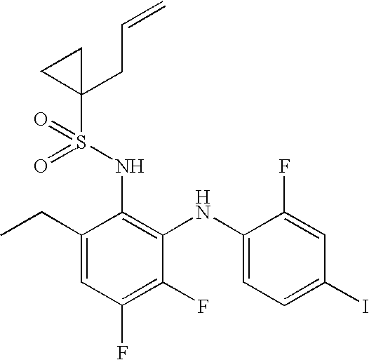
C1(CC)=CC(F)=C(F)C(NC2=CC=C(I)C=C2F)=C1NS(C1(CC=C)CC1)(=O)=O
